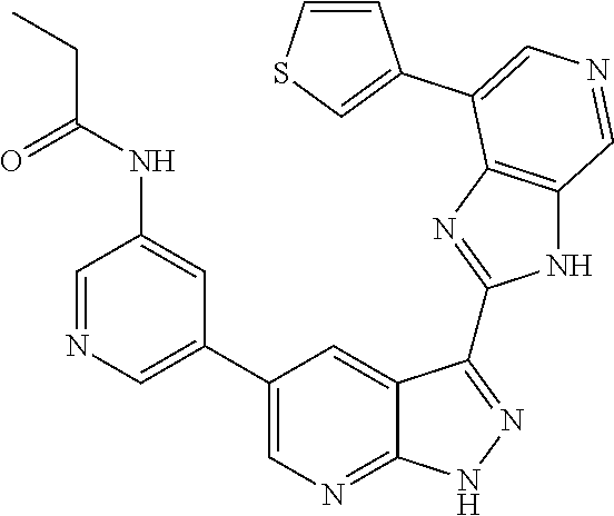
C1=NC=C(C2=CN=C3C(=C2)C(C2=NC4=C(N2)C=NC=C4C2=CSC=C2)=NN3)C=C1NC(=O)CC
